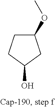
C1(OC)CCC(O)C1
